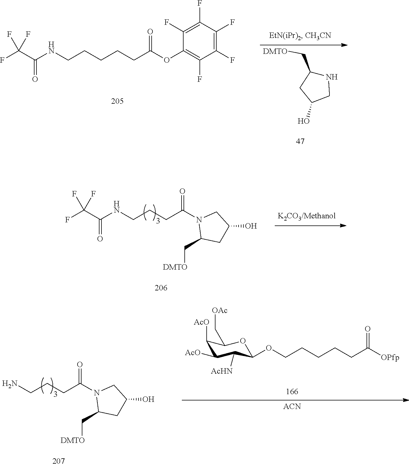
N1C(C[DMTO])CC(O)C1.FC(C(NCCCCCC(OC1=C(F)C(F)=C(F)C(F)=C1F)=O)=O)(F)F.FC(C(NCCCC(N1C(C[DMTO])CC(O)C1)=O)=O)(F)F.NCCCC(N1C(C[DMTO])CC(O)C1)=O.C1([AcO])C([AcO])C([AcHN])C(OCCCCCC([OPfp])=O)OC1C[OAc].[ACN]
